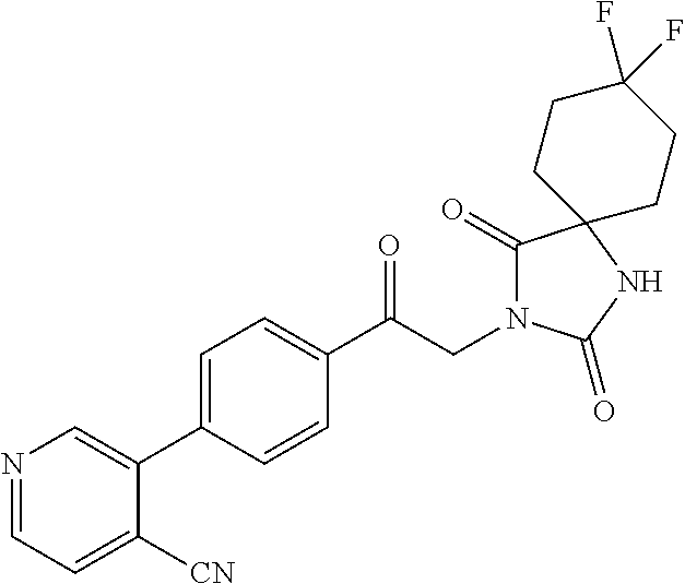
C1(C(CN2C(=O)C3(NC2=O)CCC(F)(F)CC3)=O)=CC=C(C2=CN=CC=C2[CN])C=C1
